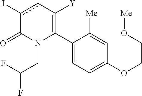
C1(C2=C([Y])cc(I)C(=O)N2CC(F)F)=CC=C(OCCO[Me])C=C1[Me]
